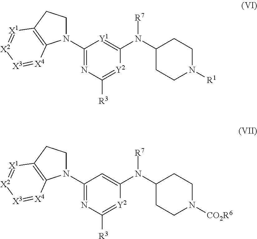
N1(C2=NC([R3])=[Y2]C(N([R7])C3CCN([CO2R6])CC3)=C2)CCC2=C1[X4]=[X3][X2]=[X1]2.N1(C2=NC([R3])=[Y2]C(N(C3CCN([R1])CC3)[R7])=[Y1]2)CCC2=C1[X4]=[X3][X2]=[X1]2
